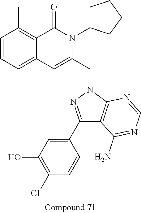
C1=CC=C2C(=C1C)C(=O)N(C1CCCC1)C(CN1N=C(C3=CC(O)=C(Cl)C=C3)C3=C1N=CN=C3N)=C2
